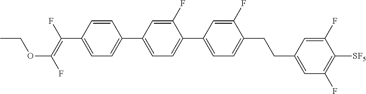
C1=CC(C(=C(F)OCC)F)=CC=C1C1=CC=C(C2=CC=C(CCC3=CC(F)=C([SF5])C(F)=C3)C(F)=C2)C(F)=C1
